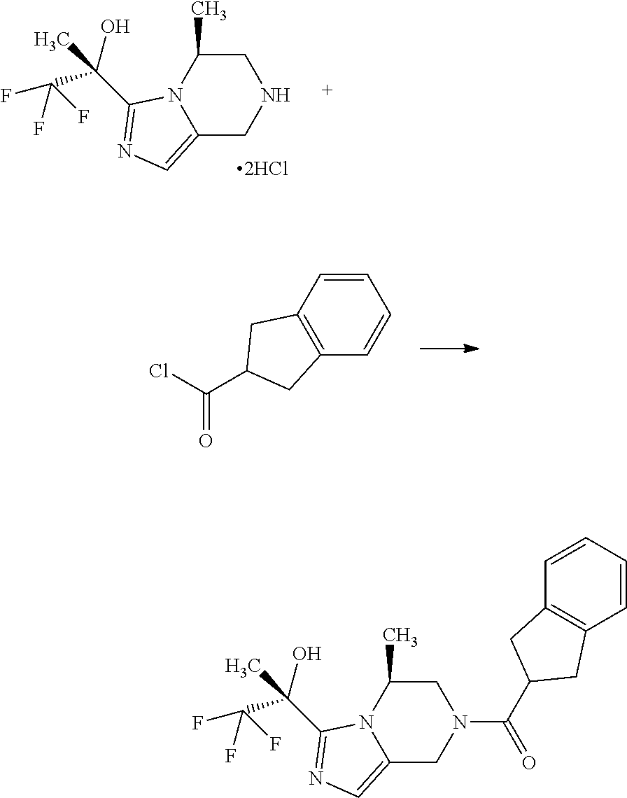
C12=CN=C(C(O)(C)C(F)(F)F)N1C(C)CNC2.C12=C(C=CC=C1)CC(C(Cl)=O)C2.C12=CN=C(C(O)(C)C(F)(F)F)N1C(C)CN(C(=O)C1CC3=C(C=CC=C3)C1)C2
